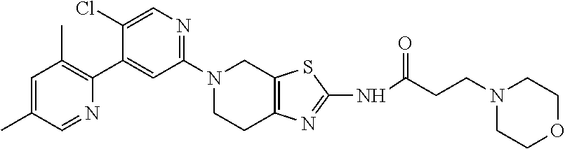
N1(C2=NC=C(Cl)C(C3=C(C)C=C(C)C=N3)=C2)CCC2=C(C1)SC(NC(CCN1CCOCC1)=O)=N2
